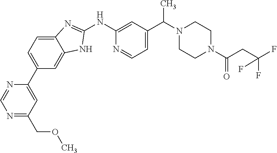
C12=CC=C(C3=CC(COC)=NC=N3)C=C1NC(NC1=CC(C(N3CCN(C(CC(F)(F)F)=O)CC3)C)=CC=N1)=N2
